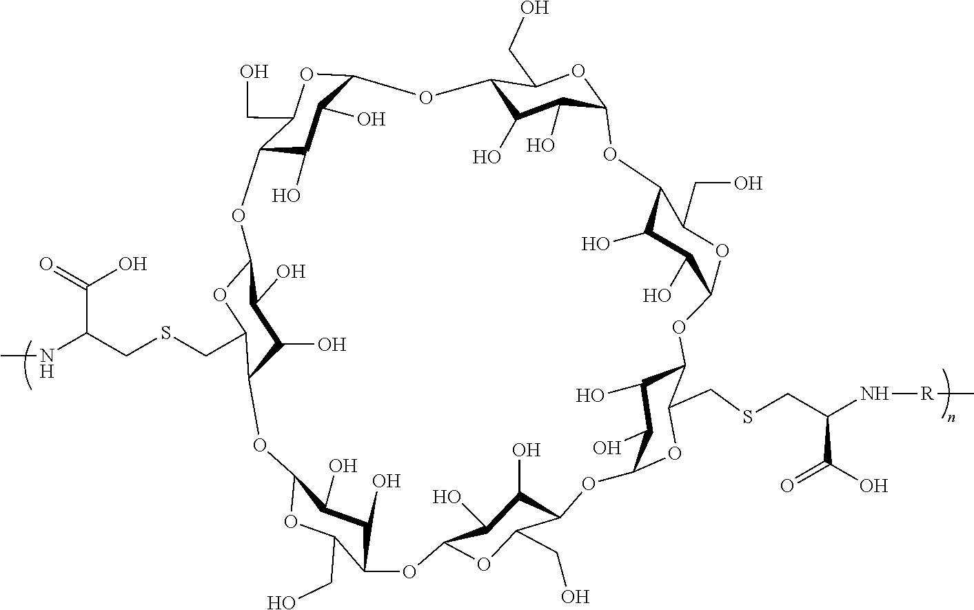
C12C(O)C(O)C(OC1CO)OC1C(O)C(O)C(OC1CO)OC1C(O)C(O)C(OC1CSCC(N[R]C)C(O)=O)OC1C(O)C(O)C(OC1CO)OC1C(O)C(O)C(OC1CO)OC1C(O)C(O)C(OC1CSCC(NC)C(=O)O)OC1C(O)C(O)C(OC1CO)O2
